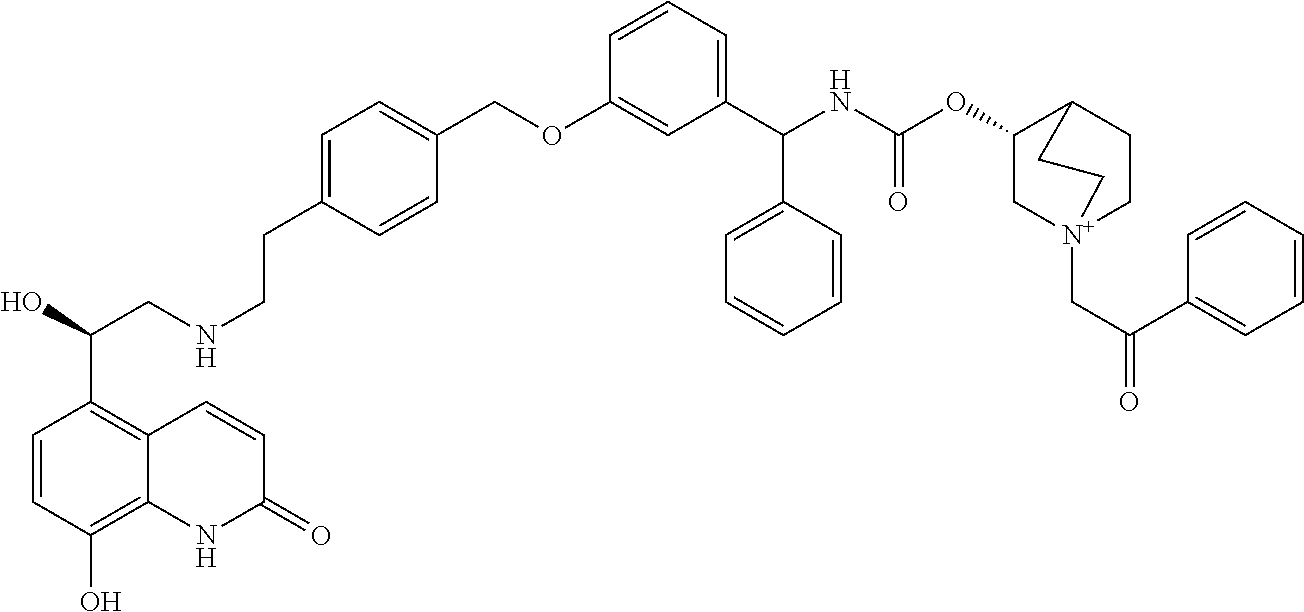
C1=CC(O)=C2C(=C1C(O)CNCCC1=CC=C(COC3=CC(C(NC(OC4C[N+]5(CC(=O)C6=CC=CC=C6)CCC4CC5)=O)C4=CC=CC=C4)=CC=C3)C=C1)C=CC(=O)N2
